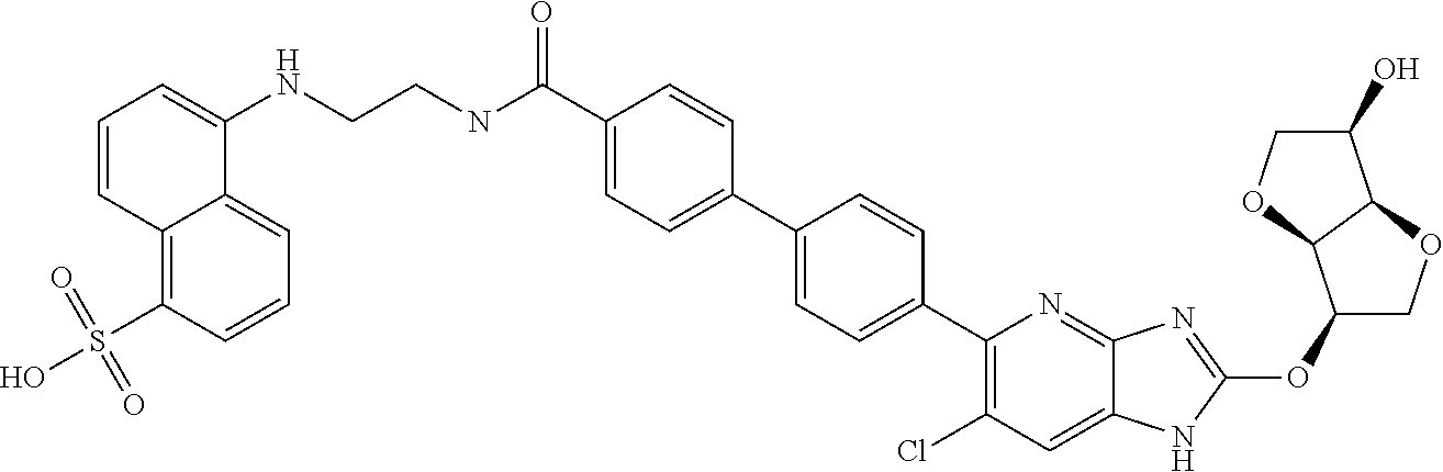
C(=O)(C1=CC=C(C2=CC=C(C3=C(Cl)C=C4C(=N3)N=C(OC3COC5C3OCC5O)N4)C=C2)C=C1)NCCNC1=CC=CC2=C(S(O)(=O)=O)C=CC=C12
